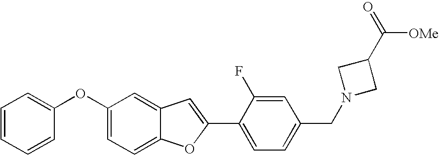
C1(OC2=CC=C3C(=C2)C=C(C2=CC=C(CN4CC(C(=O)[OMe])C4)C=C2F)O3)=CC=CC=C1
